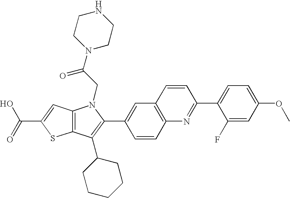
C(C1=CC2=C(S1)C(C1CCCCC1)=C(C1=CC3=C(C=C1)N=C(C1=CC=C(OC)C=C1F)C=C3)N2CC(N1CCNCC1)=O)(=O)O
